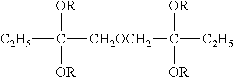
[C2H5]C([OR])([OR])[CH2OCH2]C([OR])([OR])[C2H5]
